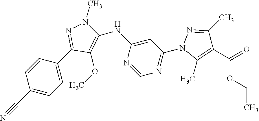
C1(C#N)=CC=C(C2=NN(C)C(NC3=CC(N4C(C)=C(C(=O)OCC)C(C)=N4)=NC=N3)=C2OC)C=C1
